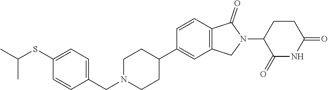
C1=CC2=C(C=C1C1CCN(CC3=CC=C(SC(C)C)C=C3)CC1)CN(C1C(=O)NC(=O)CC1)C2=O
